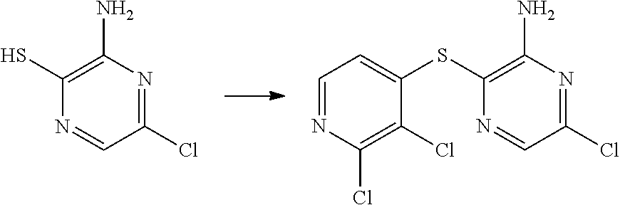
C1(S)=C(N)N=C(Cl)C=N1.C1(SC2=CC=NC(Cl)=C2Cl)=C(N)N=C(Cl)C=N1
